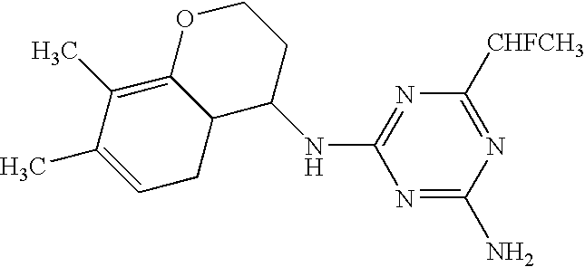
C1=C(C)C(C)=C2C(C1)C(NC1=NC([CHFCH3])=NC(N)=N1)CCO2
